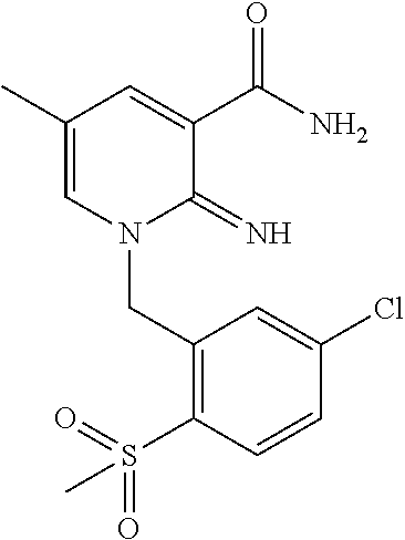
C1(C)=CN(CC2=C(S(=O)(=O)C)C=CC(Cl)=C2)C(=N)C(C(N)=O)=C1
